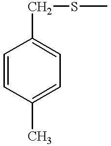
C1(C)=CC=C(CSC)C=C1
